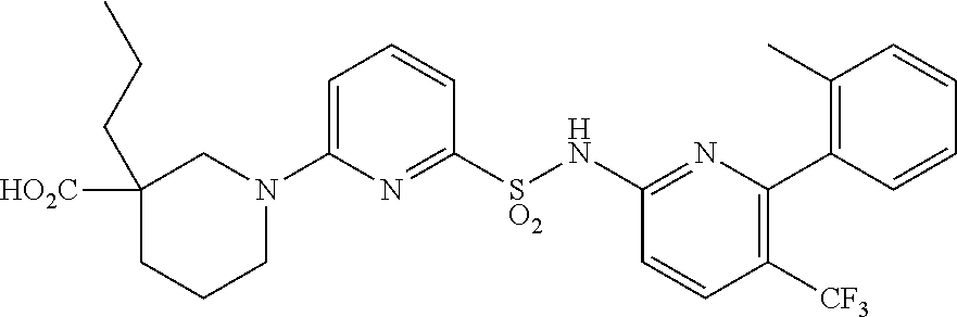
C1([HO2C])(CCC)CCCN(C2=CC=CC([SO2]NC3=NC(C4=C(C)C=CC=C4)=C([CF3])C=C3)=N2)C1
